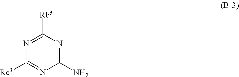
C1([Rc3])=NC(N)=NC([Rb3])=N1
